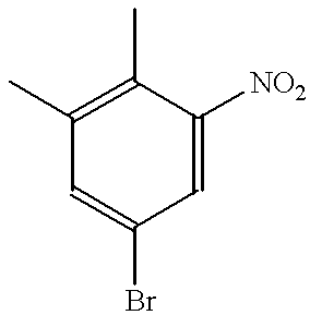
C1(C)=C(C)C=C(Br)C=C1[NO2]
